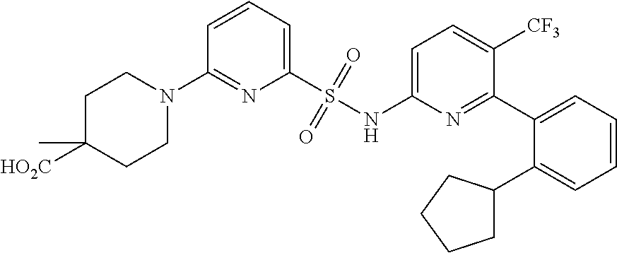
C1=CC=C(S(NC2=CC=C([CF3])C(C3=CC=CC=C3C3CCCC3)=N2)(=O)=O)N=C1N1CCC([HO2C])(C)CC1
